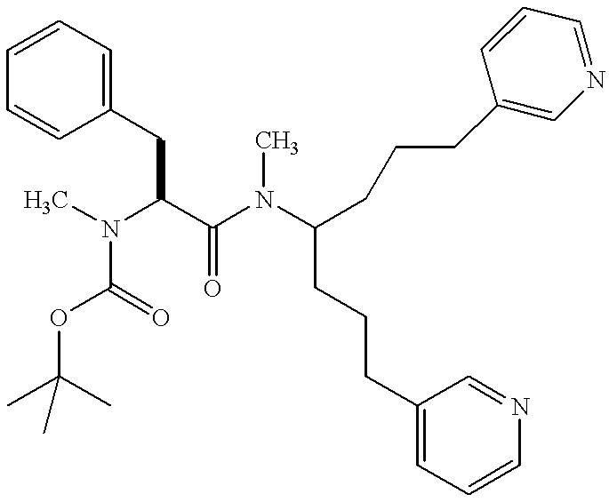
C1=CC=C(CC(N(C)C(=O)OC(C)(C)C)C(=O)N(C(CCCC2=CC=CN=C2)CCCC2=CN=CC=C2)C)C=C1
